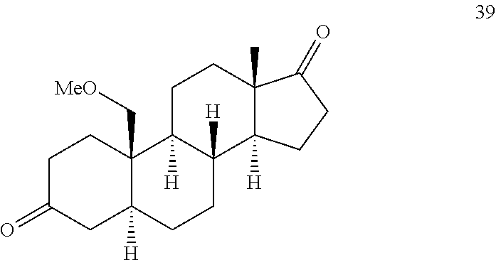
C1C(=O)CC2([H])C(C[MeO])(C1)C1([H])C([H])(CC2)C2([H])C(C)(CC1)C(=O)CC2
